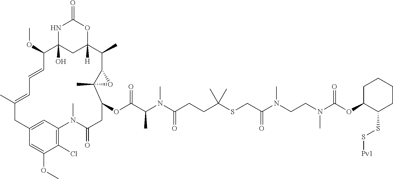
N1C2(O)CC([H])(OC1=O)C(C)C1C(C)(C(OC(C(N(C(CCC(SCC(N(CCN(C(OC3C(SS[Pv1])CCCC3)=O)C)C)=O)(C)C)=O)C)C)=O)CC(=O)N(C)C3=C(Cl)C(OC)=CC(=C3)CC(C)=CC=CC2OC)O1
